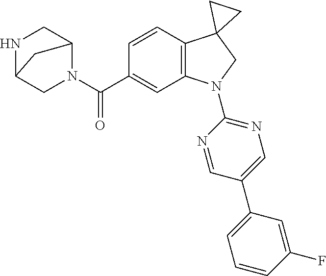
N1C2CN(C(C3=CC4=C(C=C3)C3(CN4C4=NC=C(C5=CC=CC(F)=C5)C=N4)CC3)=O)C(C1)C2
